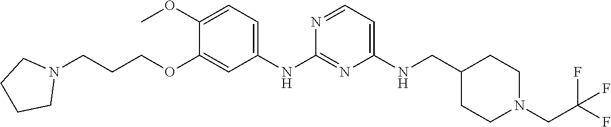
C1(NCC2CCN(CC(F)(F)F)CC2)=CC=NC(NC2=CC=C(OC)C(OCCCN3CCCC3)=C2)=N1
